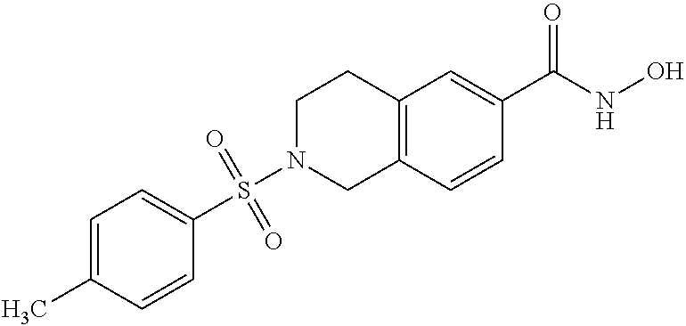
S(N1CC2=C(CC1)C=C(C(NO)=O)C=C2)(C1=CC=C(C)C=C1)(=O)=O
